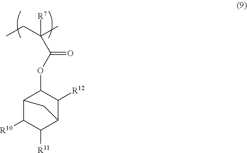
CCC(C)([R7])C(OC1C([R12])C2C([R11])C([R10])C1C2)=O
